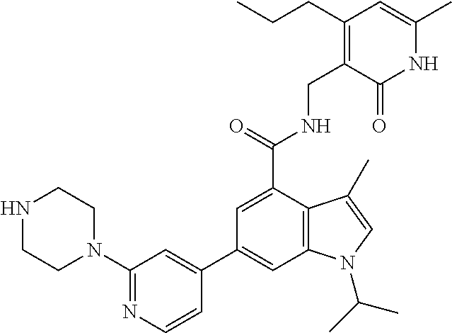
C12=C(C(C(=O)NCC3=C(CCC)C=C(C)NC3=O)=CC(C3=CC(N4CCNCC4)=NC=C3)=C1)C(C)=CN2C(C)C
